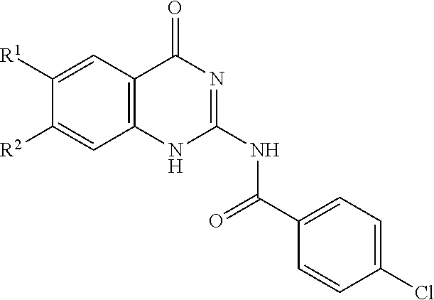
C1=CC(Cl)=CC=C1C(=O)NC1=NC(=O)C2=C(N1)C=C([R2])C([R1])=C2
